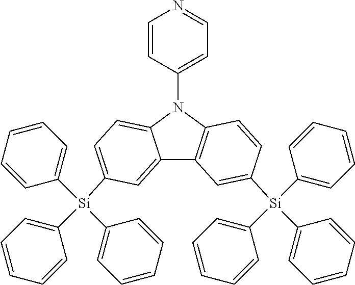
C12=CC([Si](C3=CC=CC=C3)(C3=CC=CC=C3)C3=CC=CC=C3)=CC=C1N(C1=CC=NC=C1)C1=C2C=C([Si](C2=CC=CC=C2)(C2=CC=CC=C2)C2=CC=CC=C2)C=C1
